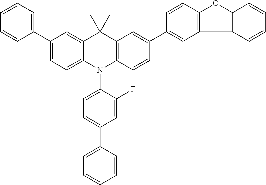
C1(C2=CC=CC=C2)=CC=C2C(=C1)C(C)(C)C1=C(N2C2=CC=C(C3=CC=CC=C3)C=C2F)C=CC(C2=CC3=C(C=C2)OC2=C3C=CC=C2)=C1
